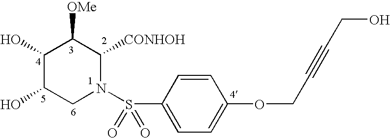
C1(O)C(O)CN(S(C2=CC=C(OCC#CCO)C=C2)(=O)=O)C([CONHOH])C1[OMe]
